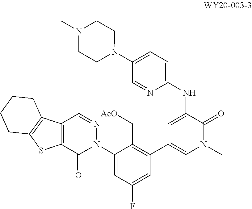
C1(N2N=CC3=C(C2=O)SC2=C3CCCC2)=CC(F)=CC(C2=CN(C)C(=O)C(NC3=CC=C(N4CCN(C)CC4)C=N3)=C2)=C1C[AcO]
